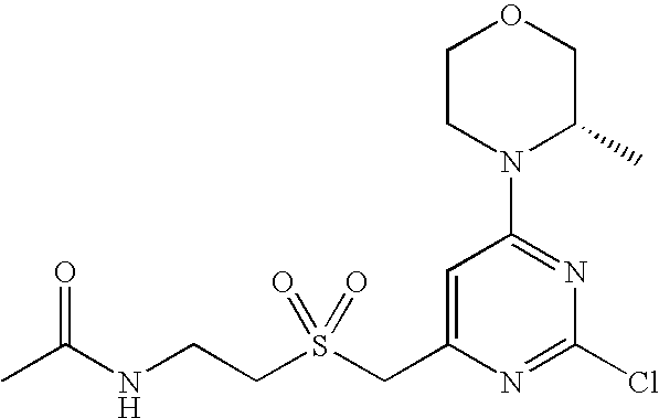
C(S(CC1=CC(N2C(C)COCC2)=NC(Cl)=N1)(=O)=O)CNC(C)=O
